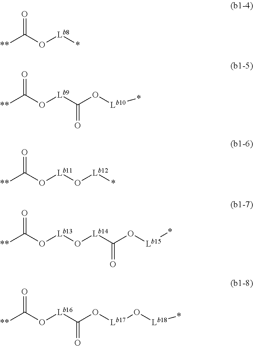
O=C([**])O[Lb8]*.O=C([**])O[Lb9]C(O[Lb10]*)=O.O=C(O[Lb11]O[Lb12]*)[**].O=C([**])O[Lb13]O[Lb14]C(=O)O[Lb15]*.O=C([**])O[Lb16]C(O[Lb17]O[Lb18]*)=O
